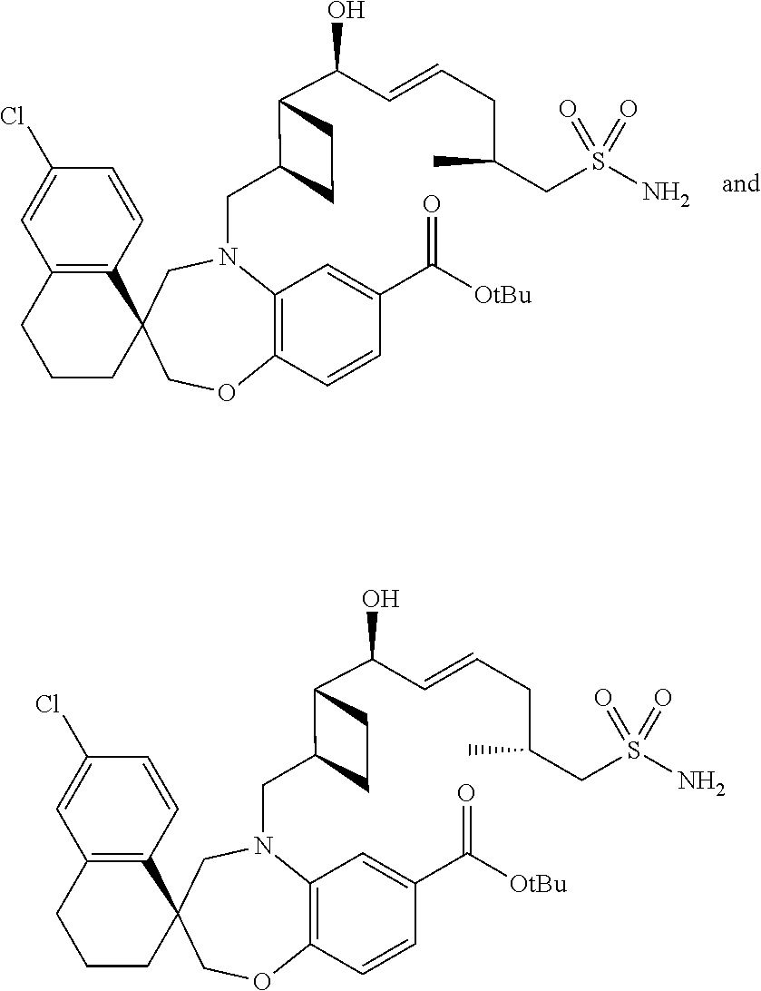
C12=C(N(CC3C(C(C=CCC(C)CS(N)(=O)=O)O)CC3)CC3(CO1)C1=C(CCC3)C=C(Cl)C=C1)C=C(C([OtBu])=O)C=C2.C12=C(N(CC3C(C(C=CCC(C)CS(N)(=O)=O)O)CC3)CC3(CO1)C1=C(CCC3)C=C(Cl)C=C1)C=C(C([OtBu])=O)C=C2
